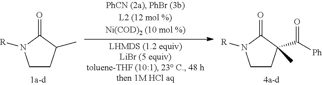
C1CC(C)C(=O)N1[R].C1CC(C(=O)[Ph])(C)C(=O)N1[R]
